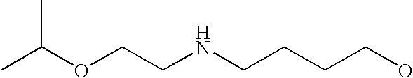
C(CNCCCCO)OC(C)C
